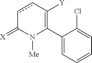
C1(C2=C([Y])ccC(=[X])N2[Me])=CC=CC=C1Cl
